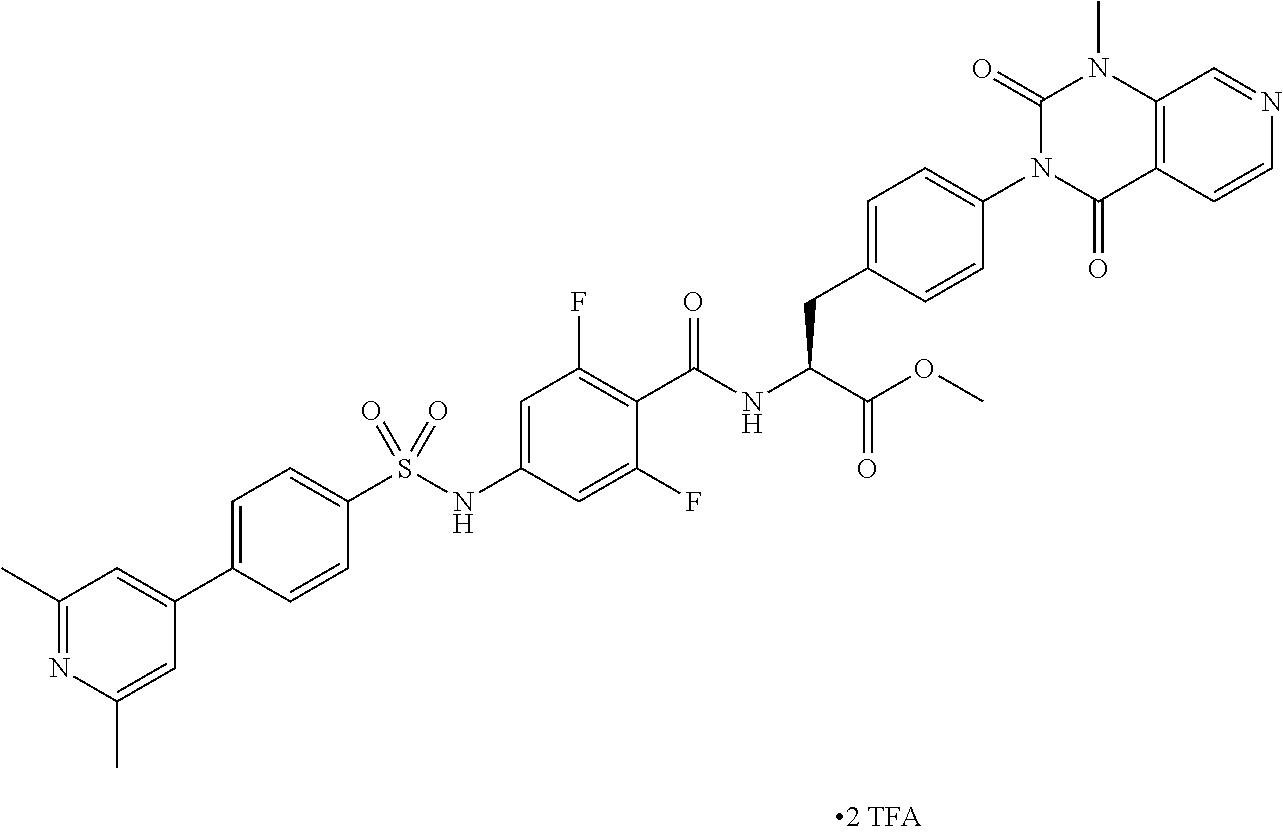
C12=C(C(=O)N(C3=CC=C(CC(C(=O)OC)NC(=O)C4=C(F)C=C(NS(C5=CC=C(C6=CC(C)=NC(C)=C6)C=C5)(=O)=O)C=C4F)C=C3)C(=O)N1C)C=CN=C2
